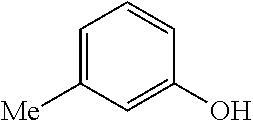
C1=C([Me])C=C(O)C=C1
